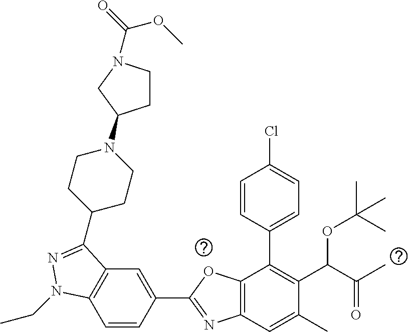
C1=CC(C2=NC3=C(O2)C(C2=CC=C(Cl)C=C2)=C(C(C(C)=O)OC(C)(C)C)C(C)=C3)=CC2=C1N(CC)N=C2C1CCN(C2CCN(C(=O)OC)C2)CC1
